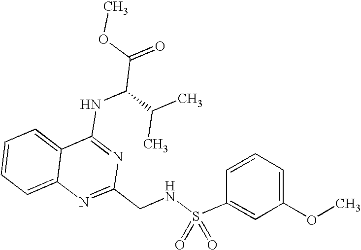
C12=CC=CC=C1N=C(CNS(C1=CC(OC)=CC=C1)(=O)=O)N=C2NC(C(=O)OC)C(C)C
